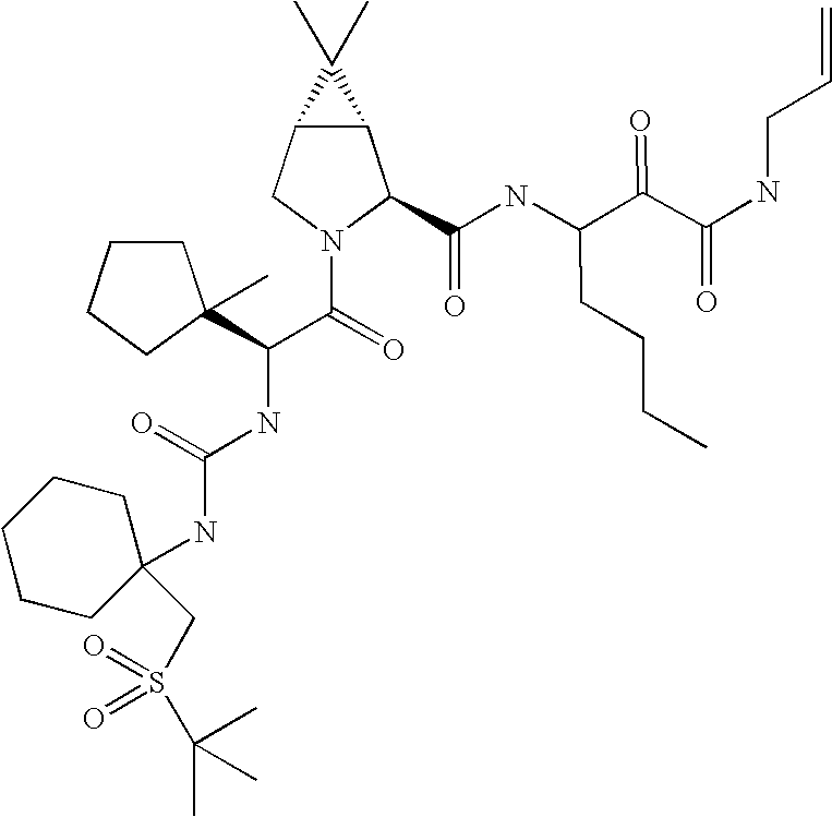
C12C(CN(C(=O)C(NC(NC3(CS(C(C)(C)C)(=O)=O)CCCCC3)=O)C3(C)CCCC3)C1C(NC(C(C(NCC=C)=O)=O)CCCC)=O)C2(C)C
